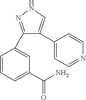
C1(C2=CC(C(=O)N)=CC=C2)=NNC=C1C1=CC=NC=C1
